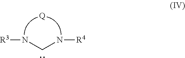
[Q].[R3]NCN[R4]
